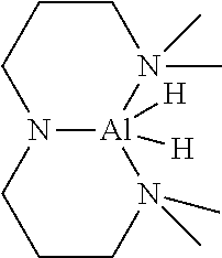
C1CCN2[Al]([H])([H])(N1(C)C)N(C)(C)CCC2
